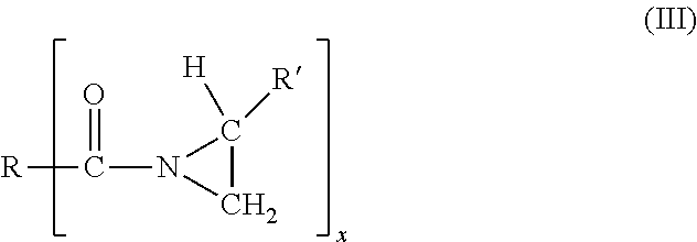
[R]C(=O)N1CC1([H])[R]
